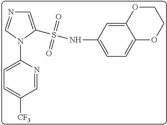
C1=C(N2C(S(NC3=CC=C4C(=C3)OCCO4)(=O)=O)=CN=C2)N=CC([CF3])=C1
